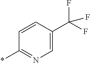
C1=C(C(F)(F)F)C=CC(*)=N1
